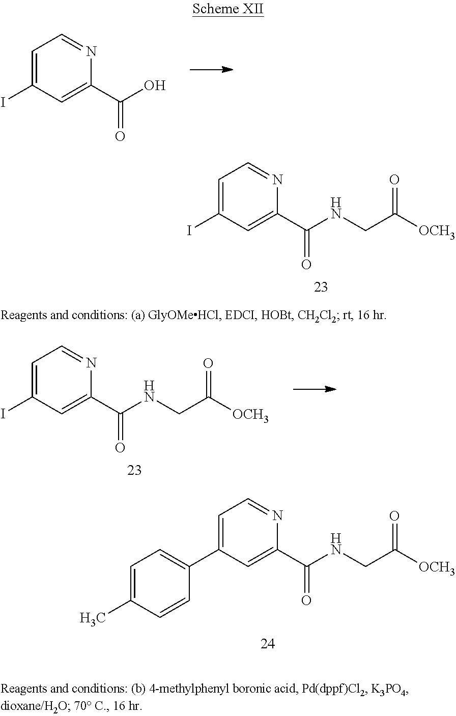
C1=C(I)C=C(C(NCC([OCH3])=O)=O)N=C1.C1=C(C2=CC=C(C)C=C2)C=C(C(NCC([OCH3])=O)=O)N=C1.C1=C(I)C=C(C(O)=O)N=C1.C1=C(I)C=C(C(NCC([OCH3])=O)=O)N=C1
